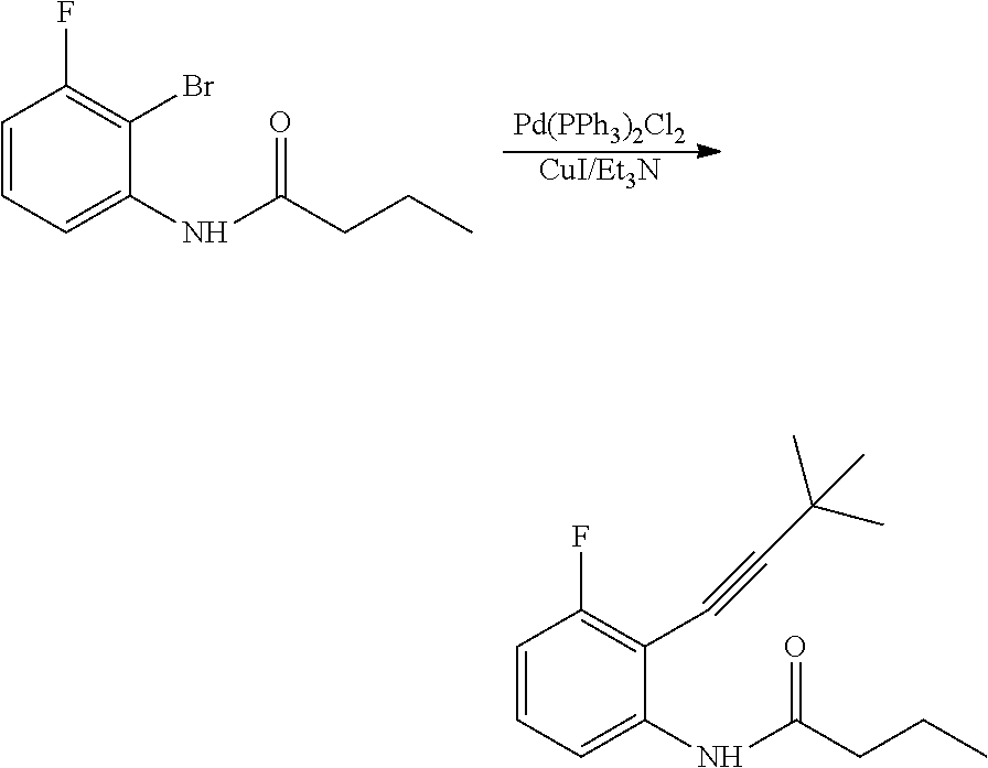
[Pd(PPh3)2Cl2].[CuI/Et3N].C1=CC=C(NC(CCC)=O)C(Br)=C1F.C1=CC=C(NC(CCC)=O)C(C#CC(C)(C)C)=C1F
